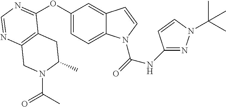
C12=C(N=CN=C1OC1=CC=C3C(=C1)C=CN3C(=O)NC1=NN(C(C)(C)C)C=C1)CN(C(C)=O)C(C)C2
